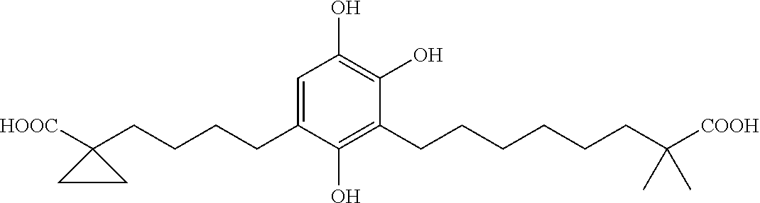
C1(O)=C(O)C(CCCCCCC([COOH])(C)C)=C(O)C(CCCCC2([HOOC])CC2)=C1
